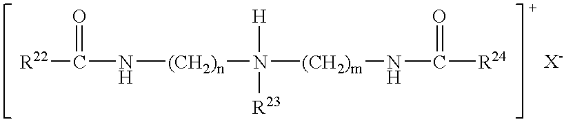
[R22]C(N[(CH2)n]N([(CH2)m]NC([R24])=O)([H])[R23])=O
